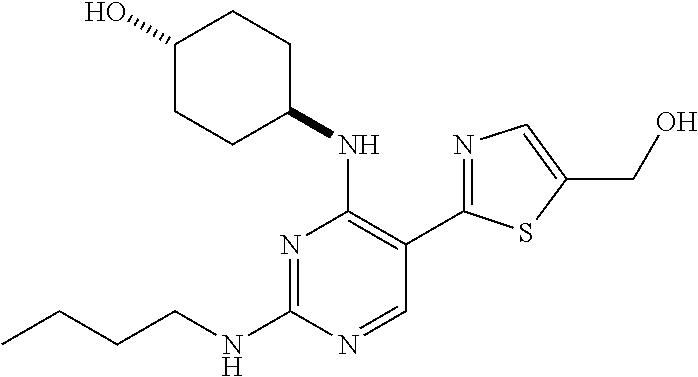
N1=C(NCCCC)N=CC(C2=NC=C(CO)S2)=C1NC1CCC(O)CC1
